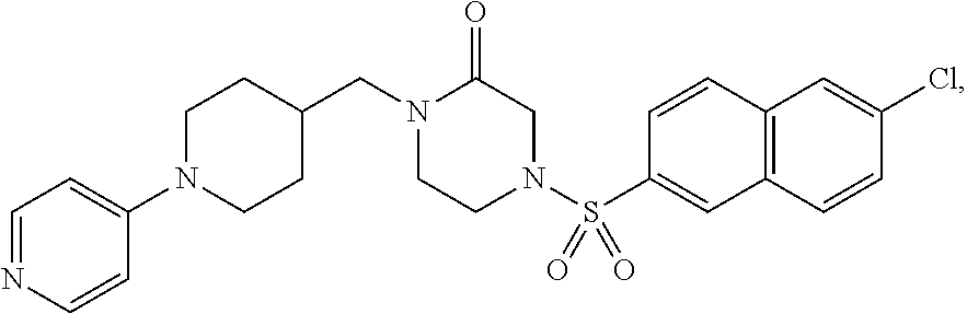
C1=NC=CC(N2CCC(CN3CCN(S(=O)(=O)C4=CC5=C(C=C(Cl)C=C5)C=C4)CC3=O)CC2)=C1
